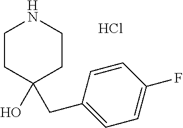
C1CC(O)(CC2=CC=C(F)C=C2)CCN1.Cl
